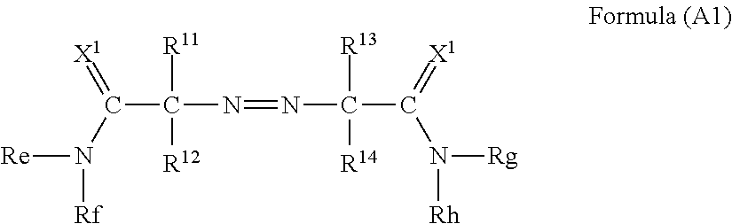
C(N=NC(C(N([Rg])[Rh])=[X1])([R13])[R14])(C(=[X1])N([Re])[Rf])([R11])[R12]
